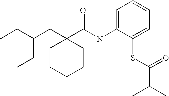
C1CCCCC1(CC(CC)CC)C(NC1=CC=CC=C1SC(C(C)C)=O)=O
